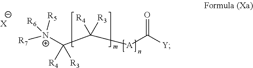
[Y]C(=O)[A]C(C([N+]([R7])([R5])[R6])([R4])[R3])([R4])[R3].[X]
